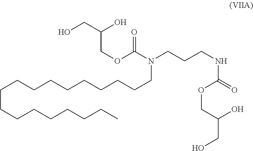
C(CCCCCCCC)CCCCCCCCCN(C(=O)OCC(O)CO)CCCNC(OCC(O)CO)=O
